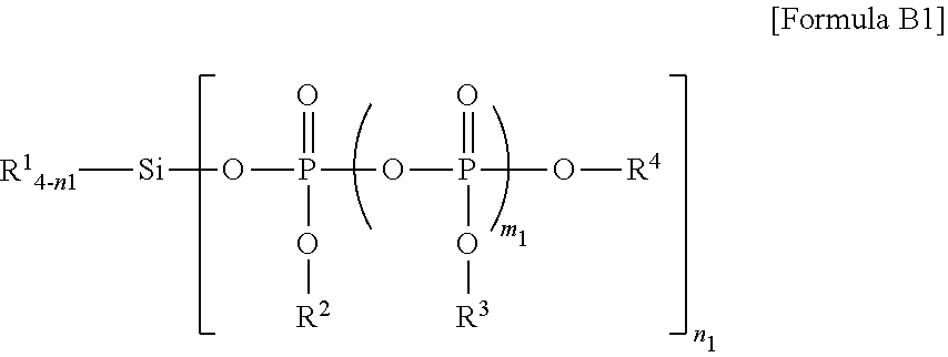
[R14-n1][Si]OP(=O)(O[R2])OP(=O)(O[R3])O[R4]
